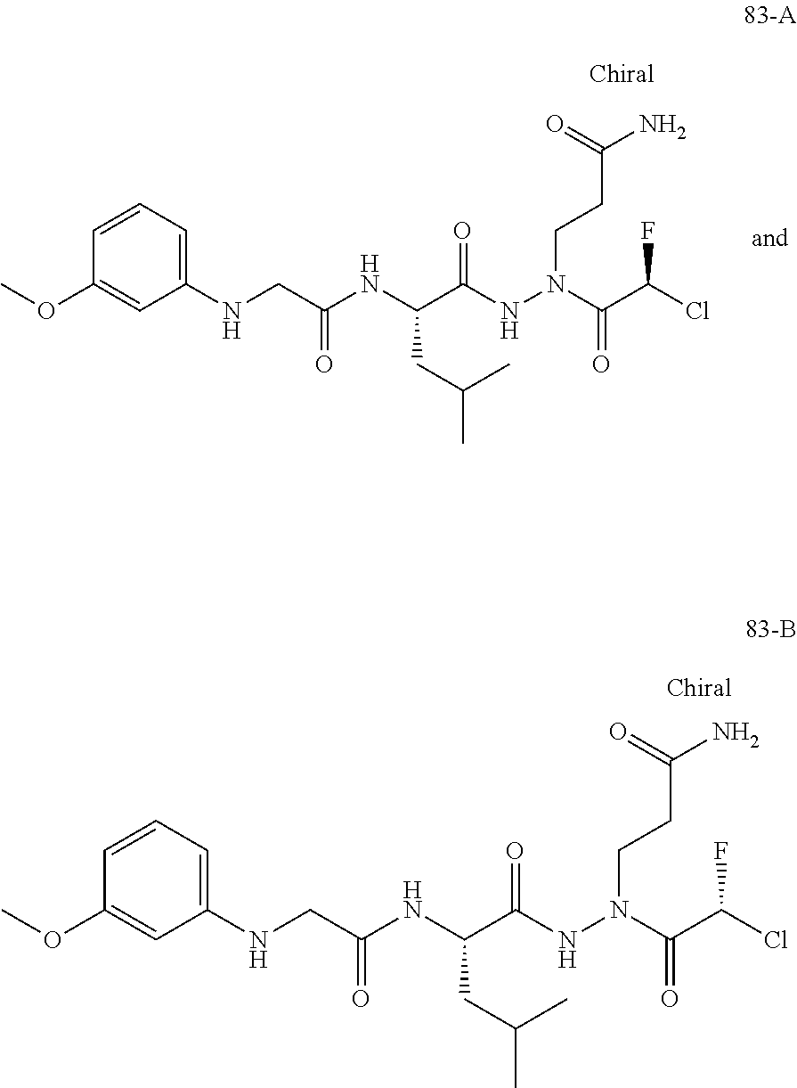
C(C(NN(C(C(Cl)F)=O)CCC(N)=O)=O)(NC(CNC1=CC=CC(OC)=C1)=O)CC(C)C.C(C(NN(C(C(Cl)F)=O)CCC(N)=O)=O)(NC(CNC1=CC=CC(OC)=C1)=O)CC(C)C
